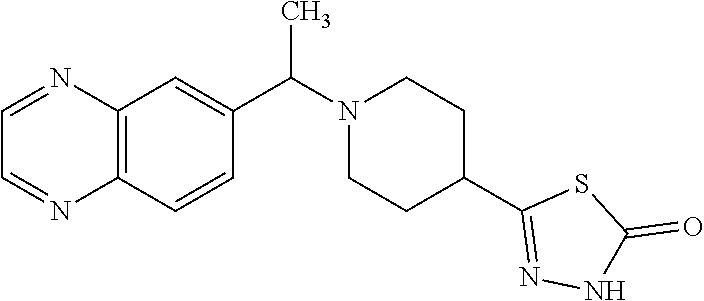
C(N1CCC(C2=NNC(=O)S2)CC1)(C)C1=CC2=C(C=C1)N=CC=N2
